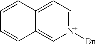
C12=CC=[N+]([Bn])C=C1C=CC=C2
